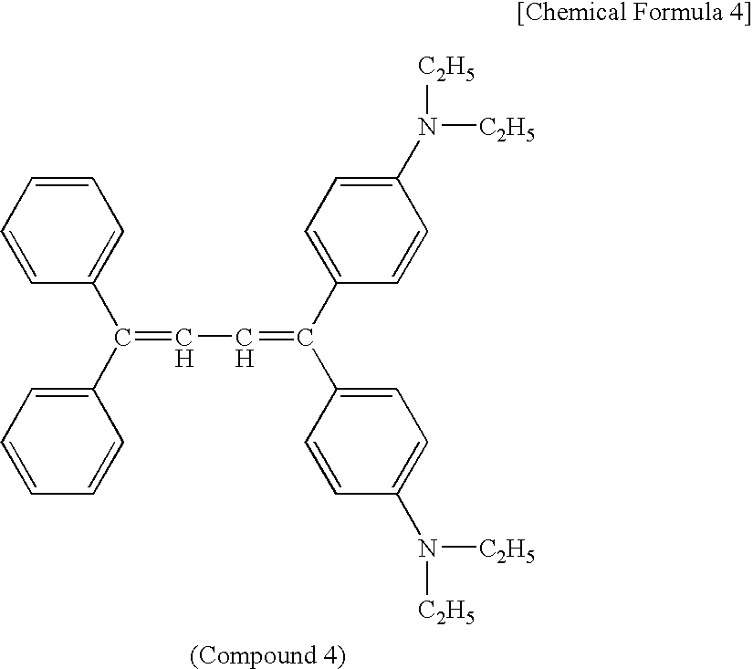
C(=CC=C(C1=CC=C(N([C2H5])[C2H5])C=C1)C1=CC=C(N([C2H5])[C2H5])C=C1)(C1=CC=CC=C1)C1=CC=CC=C1
